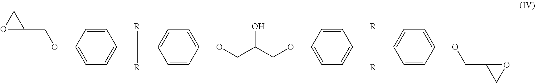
O1C(COC2=CC=C(C(C3=CC=C(OCC(COC4=CC=C(C(C5=CC=C(OCC6OC6)C=C5)([R])[R])C=C4)O)C=C3)([R])[R])C=C2)C1
